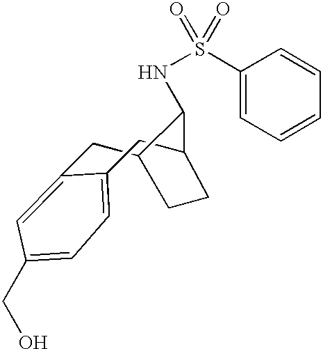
C1C2CCC(CC3=CC=C(CO)C=C13)C2NS(C1=CC=CC=C1)(=O)=O
